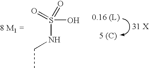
S(NCC)(=O)(O)=O.[5 (C)]
